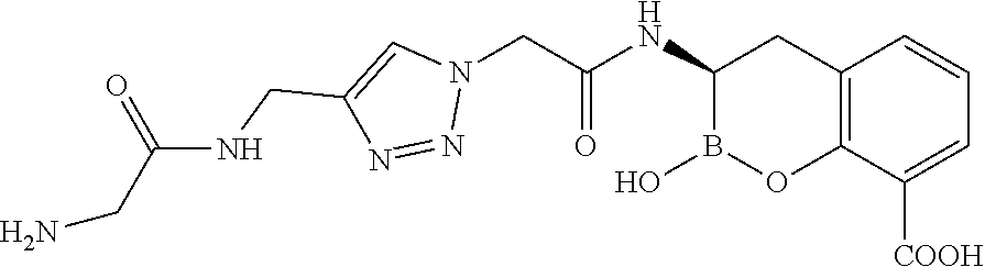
C12=C(C([COOH])=CC=C1)OB(O)C(NC(=O)CN1C=C(CNC(CN)=O)N=N1)C2
